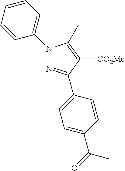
N1(C2=CC=CC=C2)N=C(C2=CC=C(C(C)=O)C=C2)C([CO2Me])=C1C
